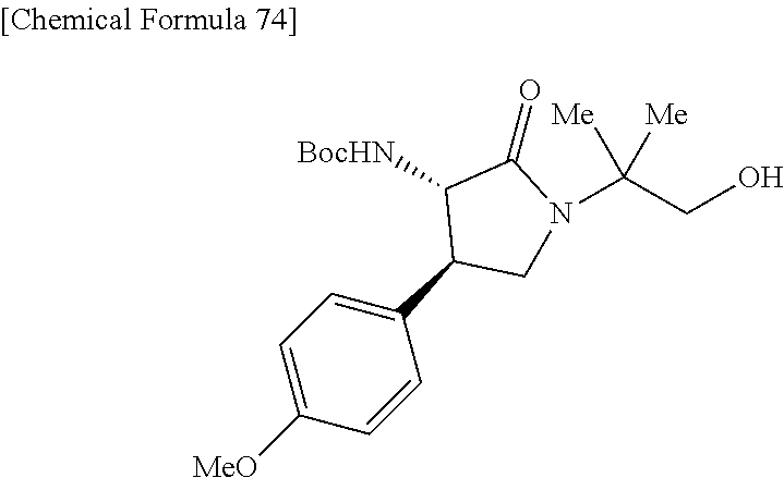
[BocHN]C1C(C2=CC=C([MeO])C=C2)CN(C(CO)([Me])[Me])C1=O
